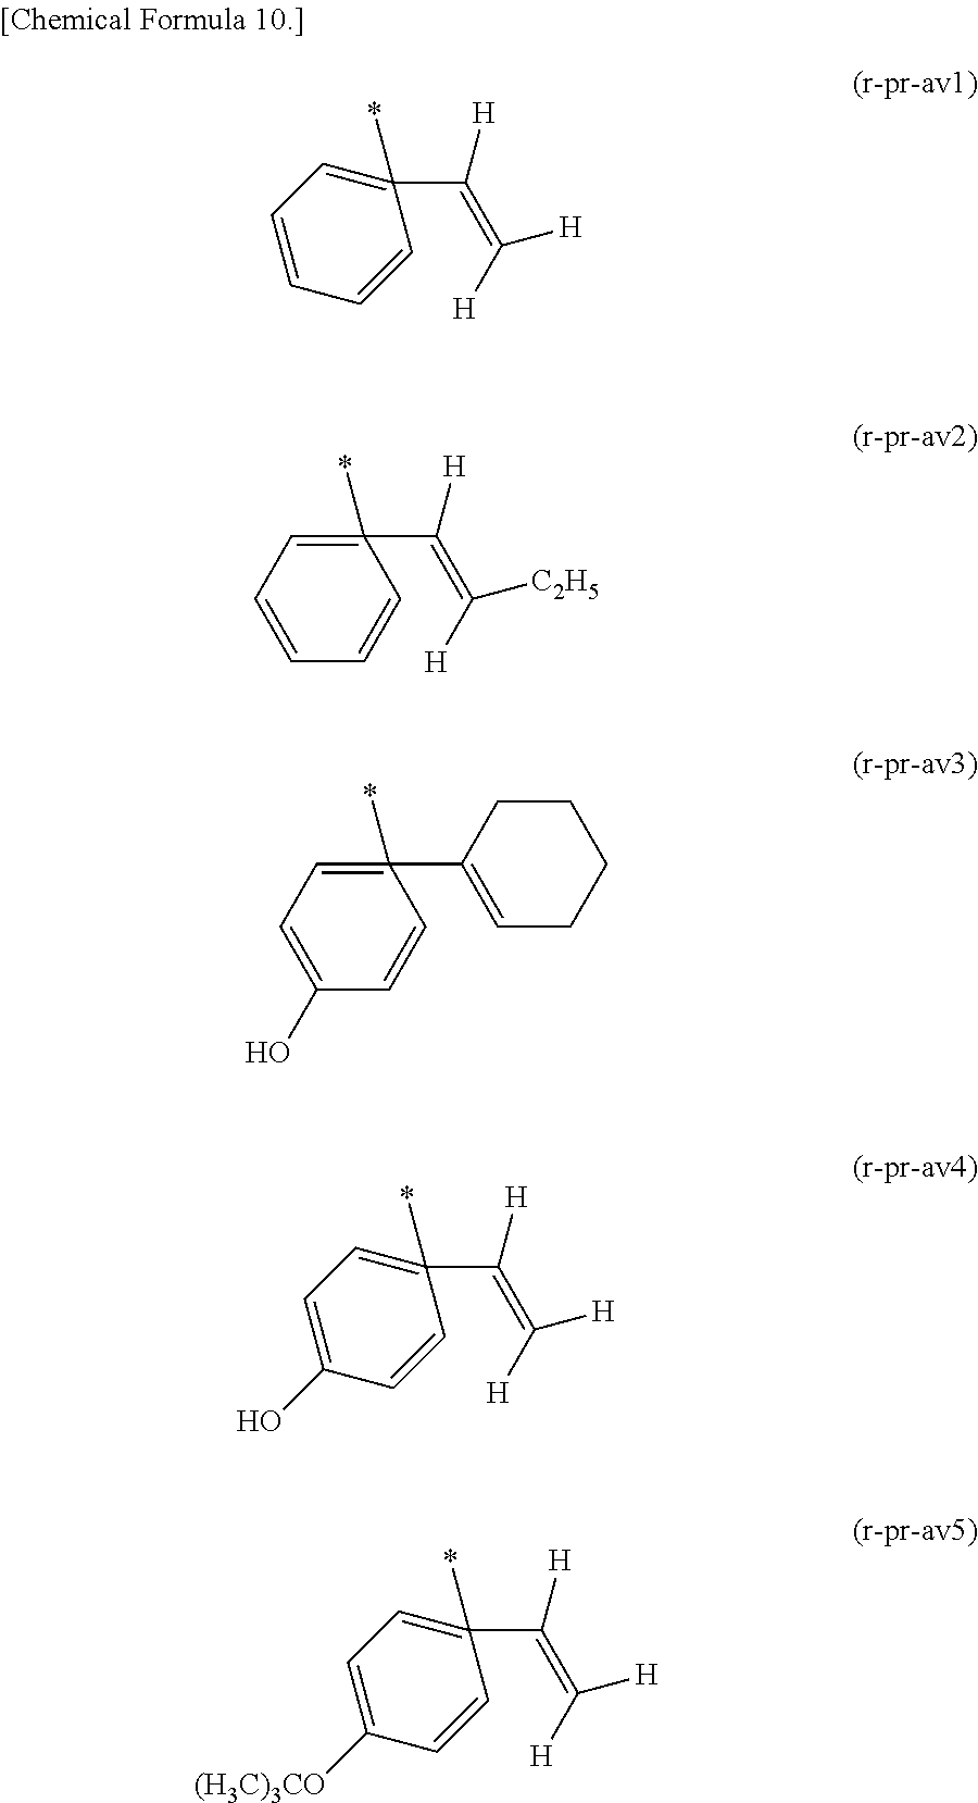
C1=CC=CC(*)(C(=C([H])[H])[H])=C1.C1(*)(C(=C([C2H5])[H])[H])=CC=CC=C1.C1(*)(C2=CCCCC2)=CC=C(O)C=C1.C1=C(O)C=CC(*)(C(=C([H])[H])[H])=C1.C1=C([(H3C)3CO])C=CC(*)(C(=C([H])[H])[H])=C1
